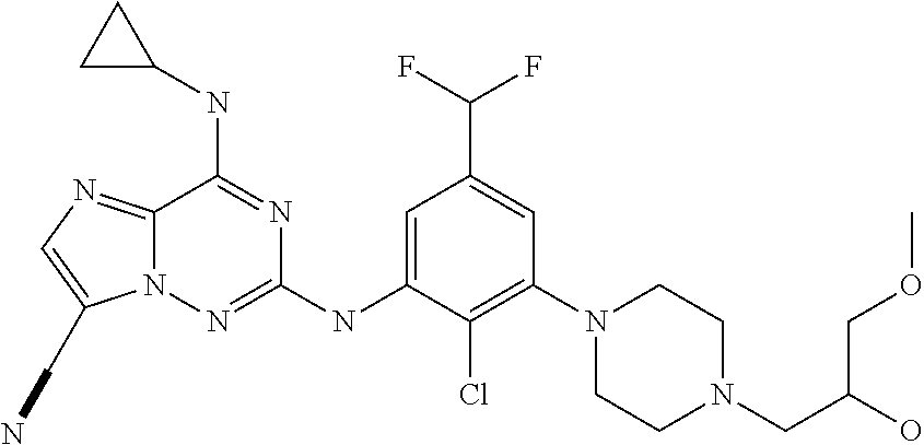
C1(NC2=NN3C(=NC=C3CN)C(NC3CC3)=N2)=CC(C(F)F)=CC(N2CCN(CC(O)COC)CC2)=C1Cl
